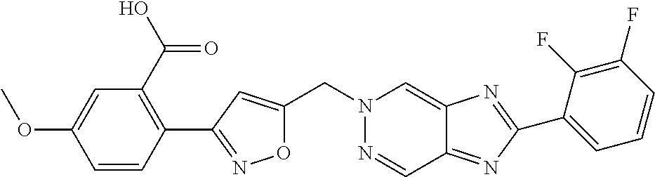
C(N1N=CC2=NC(C3=CC=CC(F)=C3F)=NC2=C1)C1=CC(C2=C(C(O)=O)C=C(OC)C=C2)=NO1
